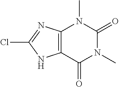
C12=C(N=C(Cl)N1)N(C)C(=O)N(C)C2=O
